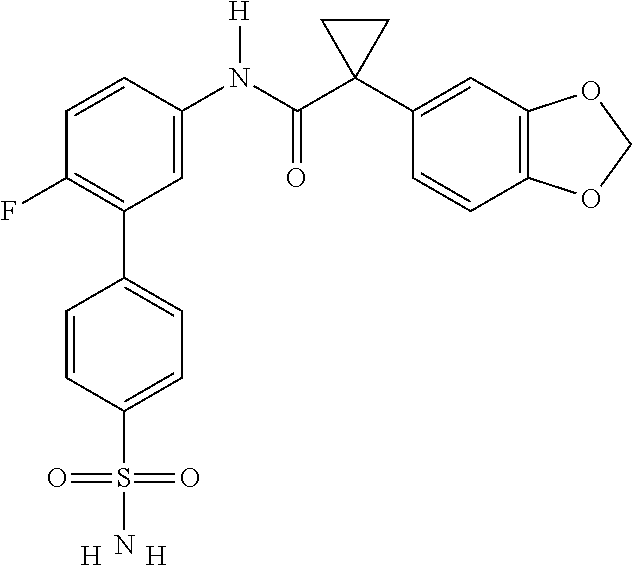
C1=C(N(C(C2(C3=CC4=C(C=C3)OCO4)CC2)=O)[H])C=CC(F)=C1C1=CC=C(S(=O)(=O)N)C=C1.[H].[H]
